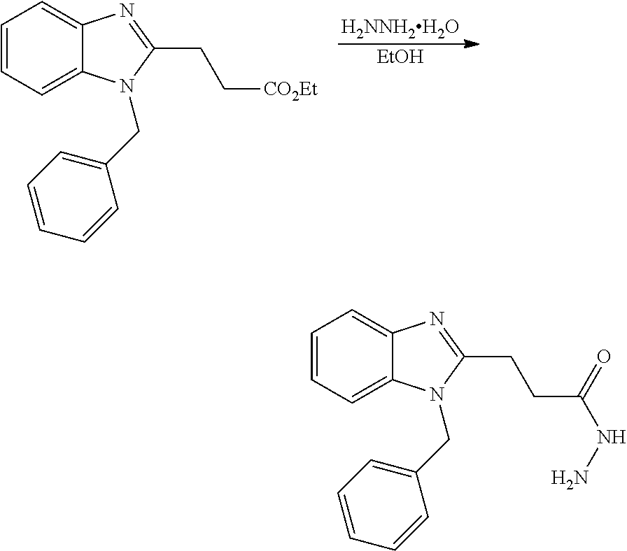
[H2NNH2H2O].[EtOH].C1=CC=C2C(=C1)N=C(CC[CO2Et])N2CC1=CC=CC=C1.C1=CC=C2C(=C1)N=C(CCC(NN)=O)N2CC1=CC=CC=C1
